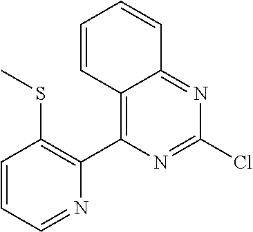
C12=C(C3=C(SC)C=CC=N3)N=C(Cl)N=C1C=CC=C2
